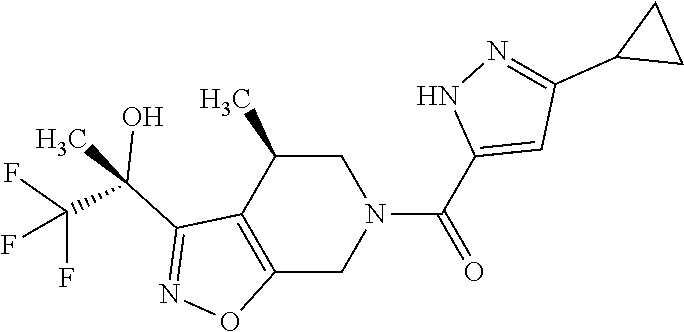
C12=C(C(C)CN(C(C3=CC(C4CC4)=NN3)=O)C1)C(C(O)(C(F)(F)F)C)=NO2
